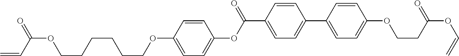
C1=C(C(OC2=CC=C(OCCCCCCOC(=O)C=C)C=C2)=O)C=CC(C2=CC=C(OCCC(OC=C)=O)C=C2)=C1
